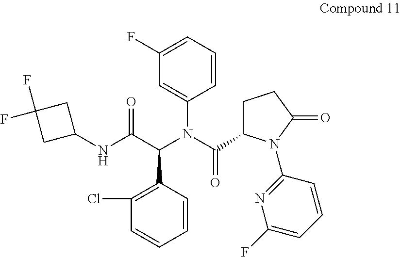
C1(Cl)=C(C(C(NC2CC(F)(F)C2)=O)N(C(C2CCC(=O)N2C2=NC(F)=CC=C2)=O)C2=CC(F)=CC=C2)C=CC=C1
